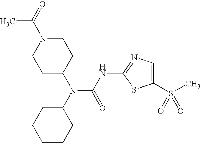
C1C(N(C2CCCCC2)C(=O)NC2=NC=C(S(C)(=O)=O)S2)CCN(C(=O)C)C1
